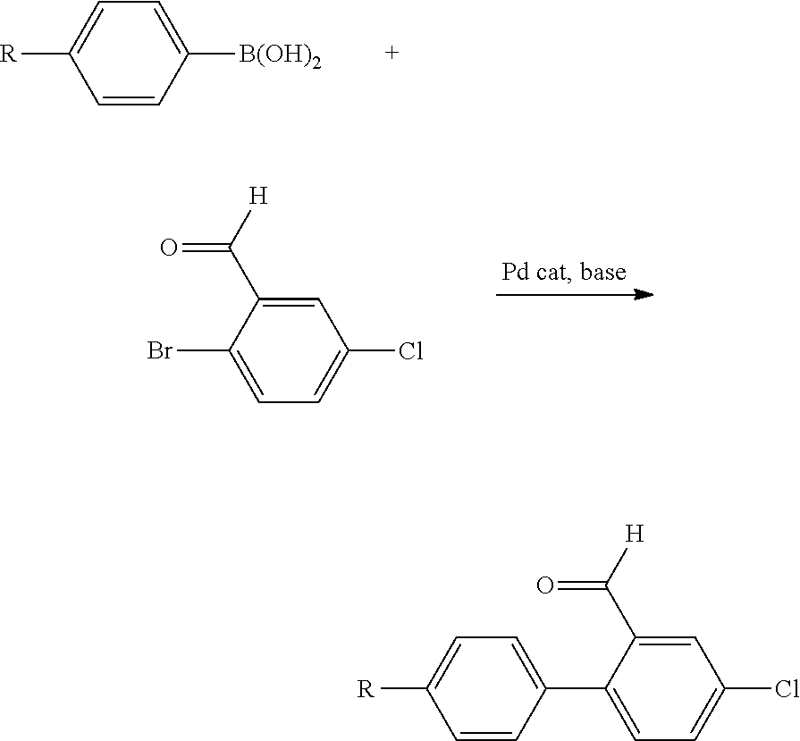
C1=CC([B(OH)2])=CC=C1[R].C1=C(C([H])=O)C(Br)=CC=C1Cl.C1=C(C([H])=O)C(C2=CC=C([R])C=C2)=CC=C1Cl
